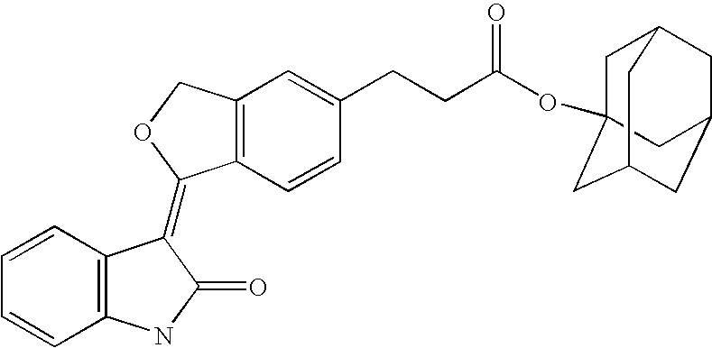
C12=C(C=CC(CCC(OC34CC5CC(CC(C3)C5)C4)=O)=C1)C(=C1C3=C(C=CC=C3)NC1=O)OC2
